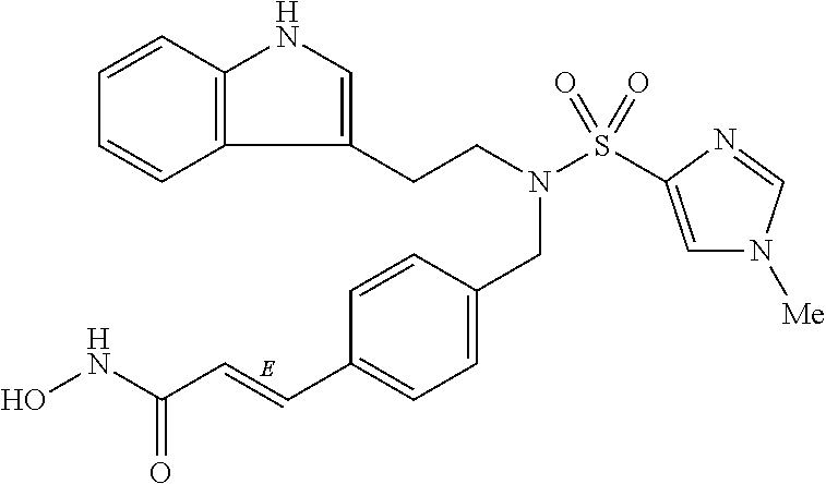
C12=C(C=CC=C1)NC=C2CCN(CC1=CC=C(C=CC(=O)NO)C=C1)S(=O)(=O)C1=CN([Me])C=N1
